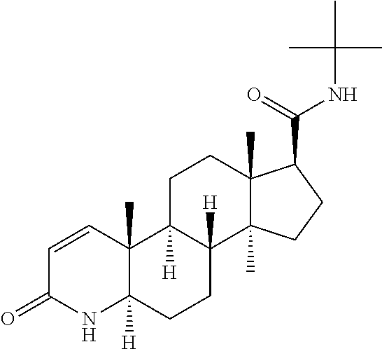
C1=CC2(C)C([H])(NC1=O)CCC1([H])C2([H])CCC2(C)C1(C)CCC2C(=O)NC(C)(C)C
